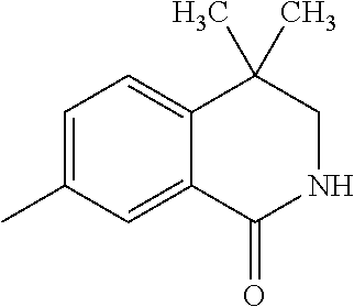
C1=C(C)C=C2C(=C1)C(C)(C)CNC2=O
